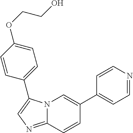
C1=CC2=NC=C(C3=CC=C(OCCO)C=C3)N2C=C1C1=CC=NC=C1
